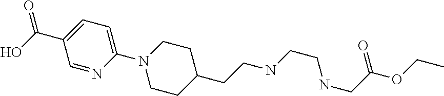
C1=NC(N2CCC(CCNCCNCC(OCC)=O)CC2)=CC=C1C(O)=O
